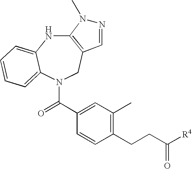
C12=C(CN(C(C3=CC(C)=C(CCC([R4])=O)C=C3)=O)C3=CC=CC=C3N1)C=NN2C
